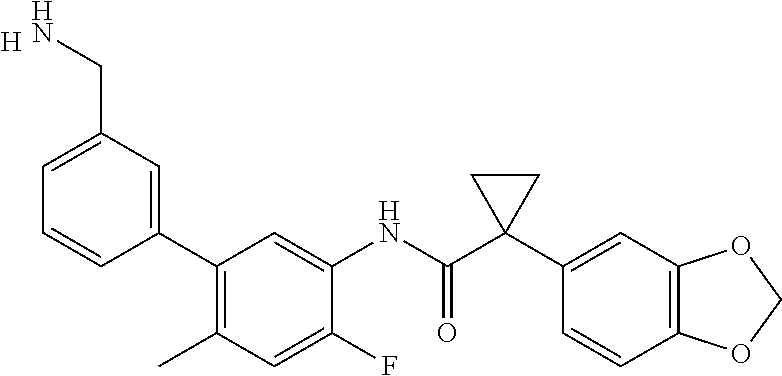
C1(C)=C(C2=CC(CN)=CC=C2)C=C(NC(C2(C3=CC4=C(C=C3)OCO4)CC2)=O)C(F)=C1.[H]
